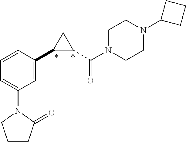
C1C(C(N2CCN(C3CCC3)CC2)=O)C1C1=CC(N2C(=O)CCC2)=CC=C1
